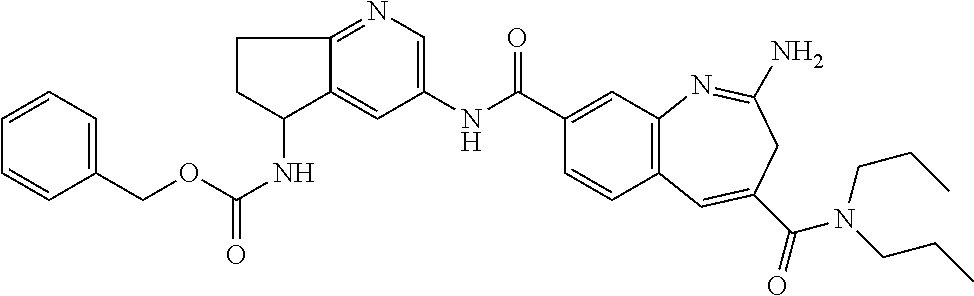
N1=C2C(=CC(NC(C3=CC4=C(C=C3)C=C(C(=O)N(CCC)CCC)CC(N)=N4)=O)=C1)C(NC(OCC1=CC=CC=C1)=O)CC2
